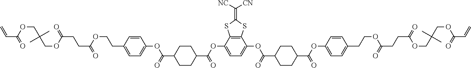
C(C(=O)OCC(COC(CCC(=O)OCCC1=CC=C(OC(=O)C2CCC(C(OC3=CC=C(OC(=O)C4CCC(C(=O)OC5=CC=C(CCOC(=O)CCC(OCC(COC(=O)C=C)(C)C)=O)C=C5)CC4)C4=C3SC(=C([NC])[CN])S4)=O)CC2)C=C1)=O)(C)C)=C
